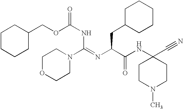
C1OCCN(C(=NC(C(NC2(C#N)CCN(C)CC2)=O)CC2CCCCC2)NC(=O)OCC2CCCCC2)C1
